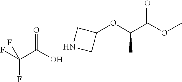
C1(OC(C(OC)=O)C)CNC1.OC(C(F)(F)F)=O
